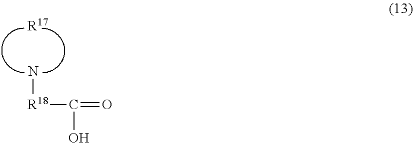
N[R18]C(=O)O.[R17]
